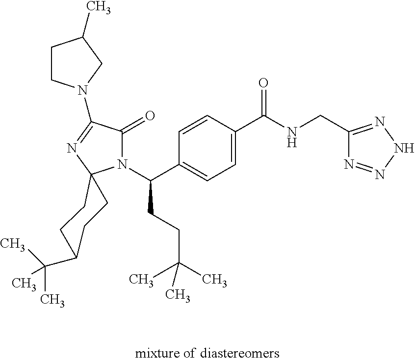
C1C(C(C)(C)C)CCC2(C1)N(C(CCC(C)(C)C)C1=CC=C(C(=O)NCC3=NNN=N3)C=C1)C(=O)C(N1CCC(C)C1)=N2
